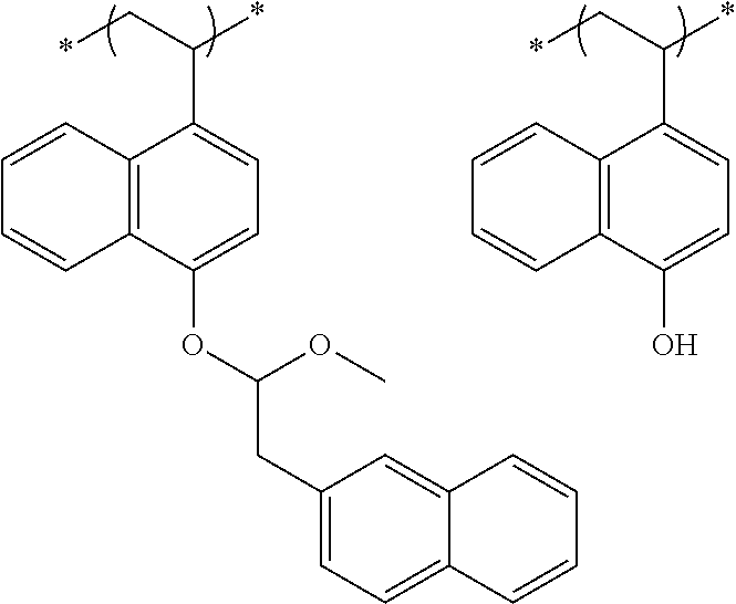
C1=C(CC(OC2=CC=C(C(C*)*)C3=C2C=CC=C3)OC)C=C2C(=C1)C=CC=C2.C1(O)=CC=C(C(C*)*)C2=C1C=CC=C2
